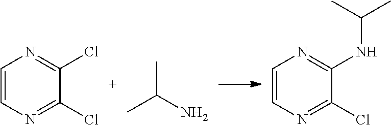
C1=CN=C(Cl)C(Cl)=N1.C(N)(C)C.C1=CN=C(Cl)C(NC(C)C)=N1
